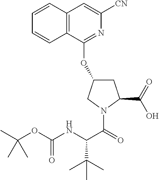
N(C(C(=O)N1C(C(=O)O)CC(OC2=NC([CN])=CC3=C2C=CC=C3)C1)C(C)(C)C)C(OC(C)(C)C)=O
